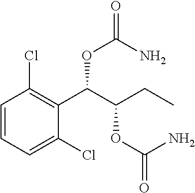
C1=CC=C(Cl)C(C(C(CC)OC(=O)N)OC(N)=O)=C1Cl
